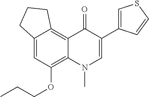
C12=C3C(=CC(OCCC)=C1N(C)C=C(C1=CSC=C1)C2=O)CCC3
